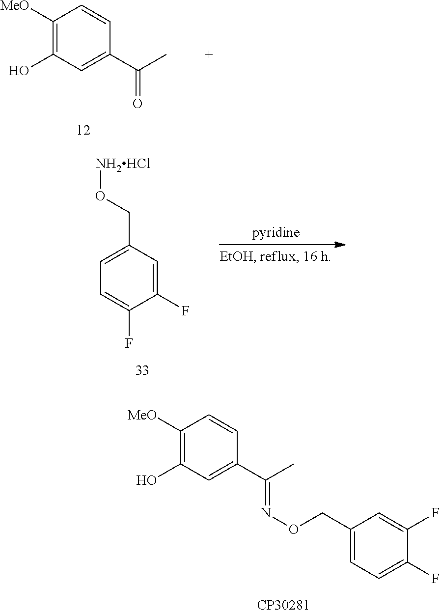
C1([MeO])=C(O)C=C(C(C)=O)C=C1.C1([MeO])=C(O)C=C(C(C)=NOCC2=CC=C(F)C(F)=C2)C=C1.C1=C(CO[NH2HCl])C=C(F)C(F)=C1
